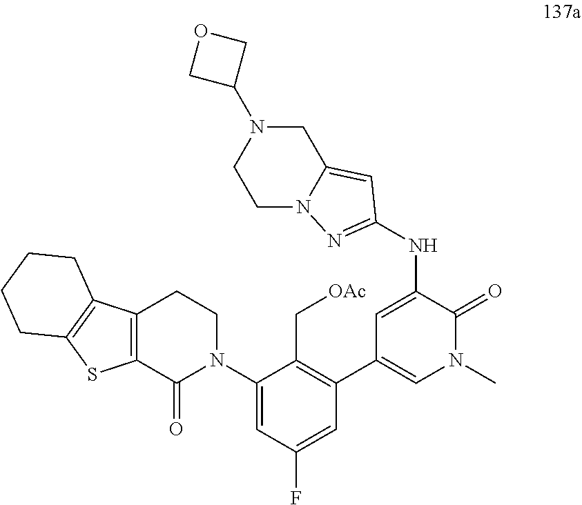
C1N2C(=CC(NC3=CC(C4=C(C[OAc])C(N5CCC6=C(C5=O)SC5=C6CCCC5)=CC(F)=C4)=CN(C)C3=O)=N2)CN(C2COC2)C1
